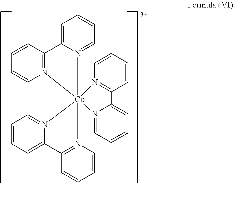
C1=C2N(=CC=C1)[Co]13(N4=C2C=CC=C4)(N2=C(C=CC=C2)C2=CC=CC=N12)N1=C(C2=CC=CC=N32)C=CC=C1
